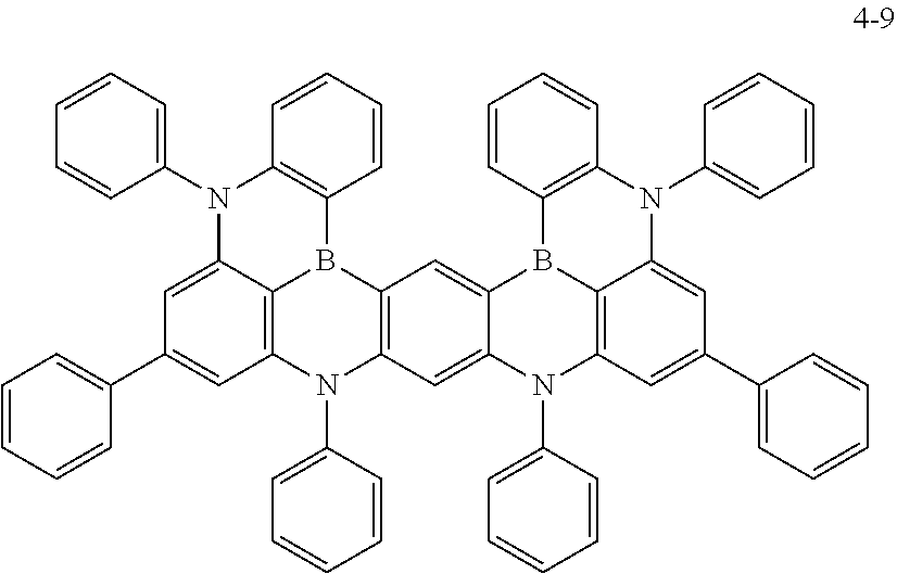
C1=C2C3=C(C=C1C1=CC=CC=C1)N(C1=CC=CC=C1)C1=C(B3C3=C(N2C2=CC=CC=C2)C=CC=C3)C=C2C(=C1)N(C1=CC=CC=C1)C1=C3B2C2=C(N(C4=CC=CC=C4)C3=CC(C3=CC=CC=C3)=C1)C=CC=C2
